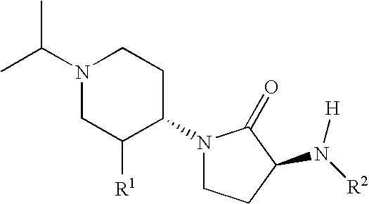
C1N(C(C)C)CCC(N2CCC(N([H])[R2])C2=O)C1[R1]
